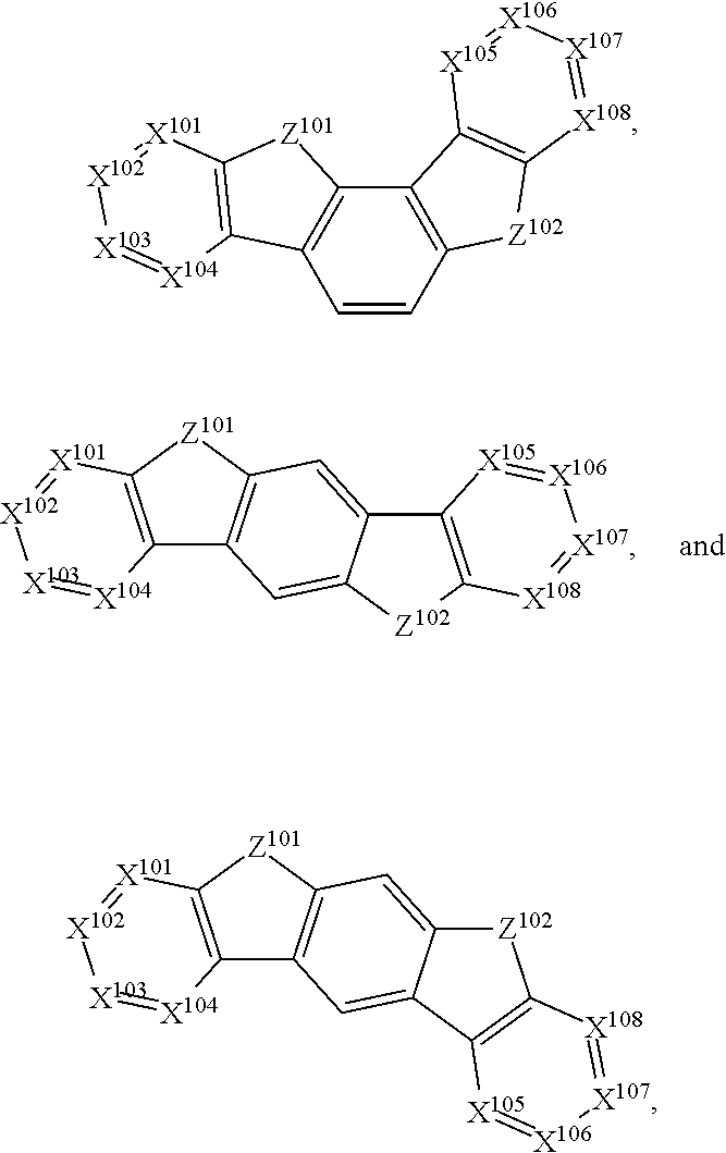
[X106]1=[X105]C2=C([X108]=[X107]1)[Z102]C1=CC3=C(C=C21)[Z101]C1=C3[X104]=[X103][X102]=[X101]1.[X108]1=[X107][X106]=[X105]C2=C1[Z102]C1=C2C2=C(C3=C([X101]=[X102][X103]=[X104]3)[Z101]2)C=C1.[X105]1=[X106][X107]=[X108]C2=C1C1=CC3=C(C=C1[Z102]2)[Z101]C1=C3[X104]=[X103][X102]=[X101]1
